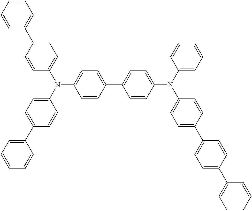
C1=CC(C2=CC=C(N(C3=CC=C(C4=CC=CC=C4)C=C3)C3=CC=C(C4=CC=C(N(C5=CC=CC=C5)C5=CC=C(C6=CC=C(C7=CC=CC=C7)C=C6)C=C5)C=C4)C=C3)C=C2)=CC=C1
